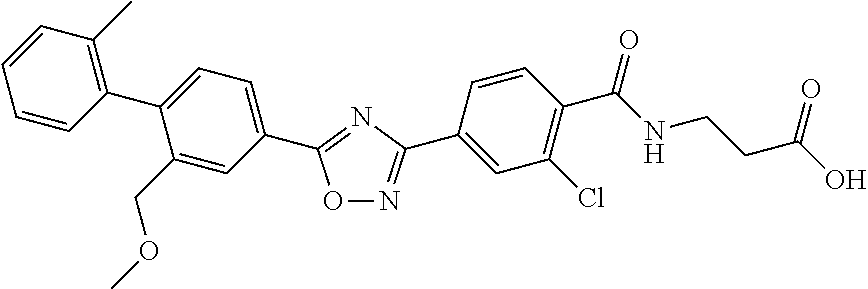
C1(C2=CC=C(C3=NC(C4=CC(Cl)=C(C(NCCC(O)=O)=O)C=C4)=NO3)C=C2COC)=C(C)C=CC=C1
